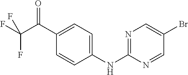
C1=CC(NC2=NC=C(Br)C=N2)=CC=C1C(C(F)(F)F)=O
